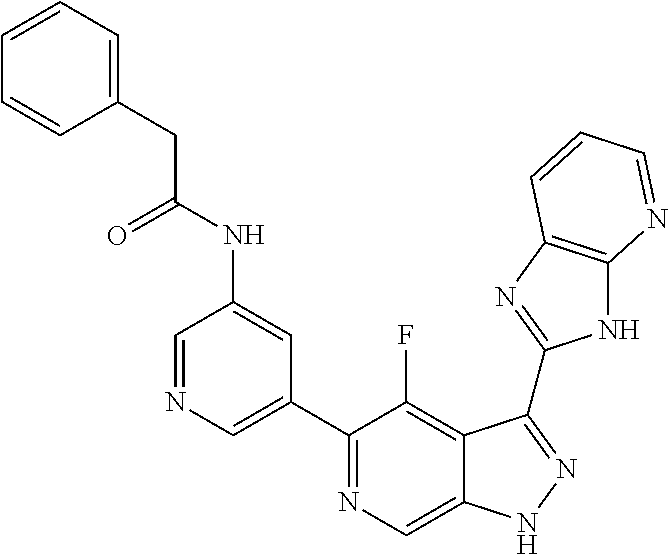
C1=NC=C(C2=NC=C3C(=C2F)C(C2=NC4=C(N2)N=CC=C4)=NN3)C=C1NC(CC1=CC=CC=C1)=O
